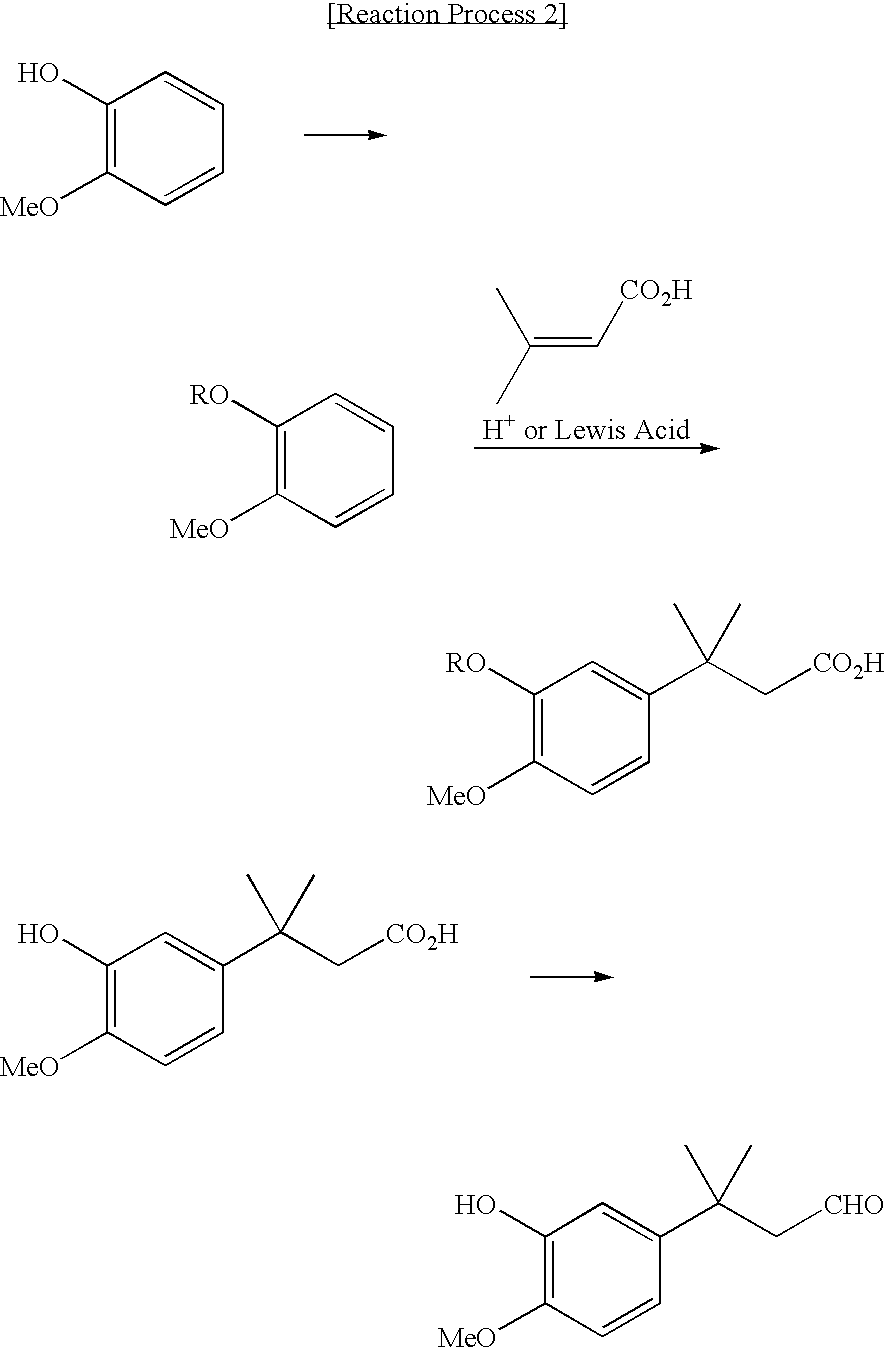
C1(O)=C([MeO])C=CC=C1.CC(=C[CO2H])C.C1([RO])=C([MeO])C=CC=C1.C1(O)=C([MeO])C=CC(C(C[CO2H])(C)C)=C1.C1([RO])=C([MeO])C=CC(C(C[CO2H])(C)C)=C1.C1(O)=C([MeO])C=CC(C(C[CHO])(C)C)=C1
